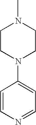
C1CN(C2=CC=NC=C2)CCN1C
